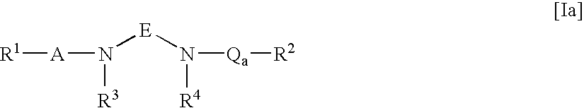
N([E]N([R4])[Qa][R2])([R3])[A][R1]
